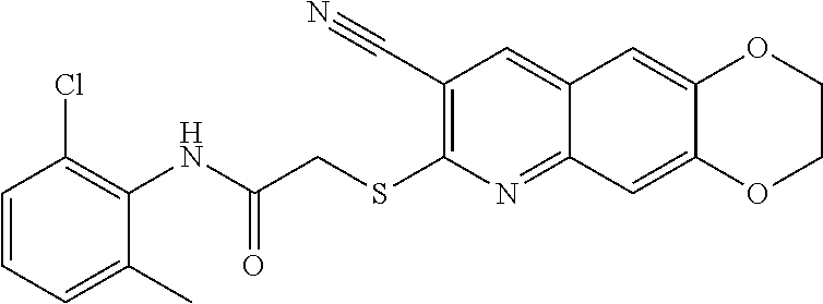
C12=NC(SCC(NC3=C(Cl)C=CC=C3C)=O)=C(C#N)C=C1C=C1OCCOC1=C2
